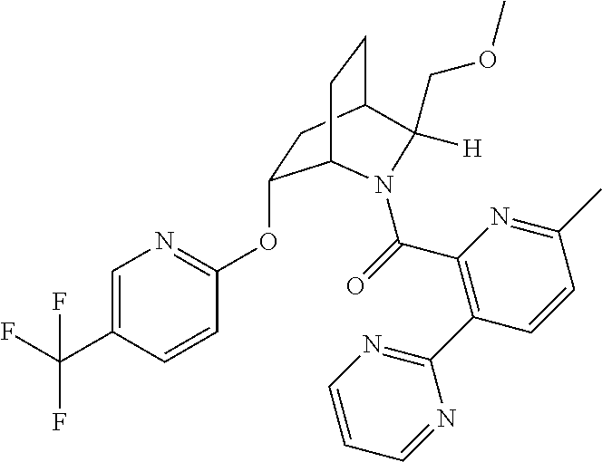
C1=C(C(F)(F)F)C=CC(OC2CC3CCC2N(C(=O)C2=C(C4=NC=CC=N4)C=CC(C)=N2)C3(COC)[H])=N1
